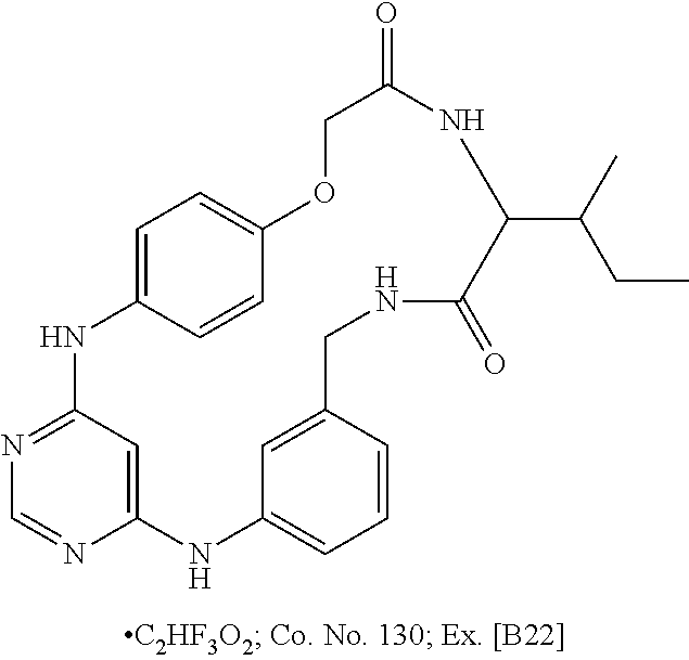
C12=CC(=NC=N1)NC1=CC=C(C=C1)OCC(=O)NC(C(CC)C)C(=O)NCC1=CC(=CC=C1)N2
